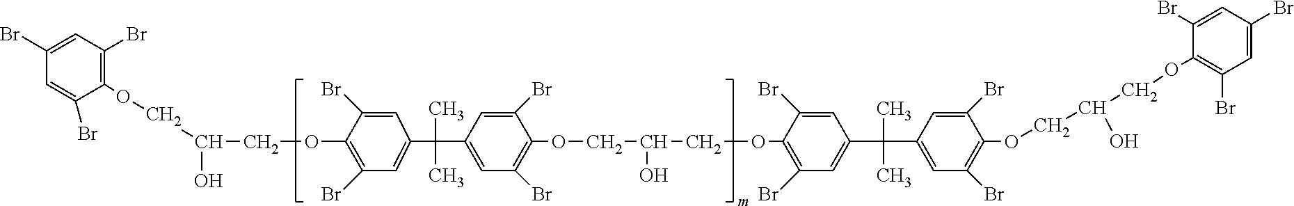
C(OC1=C(Br)C=C(C(C2=CC(Br)=C(OCC(O)COC3=C(Br)C=C(C(C4=CC(Br)=C(OCC(O)COC5=C(Br)C=C(Br)C=C5Br)C(Br)=C4)(C)C)C=C3Br)C(Br)=C2)(C)C)C=C1Br)C(COC1=C(Br)C=C(Br)C=C1Br)O
